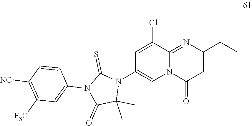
C1=C(Cl)C2=NC(CC)=CC(=O)N2C=C1N1C(=S)N(C2=CC([F3C])=C([NC])C=C2)C(=O)C1(C)C
